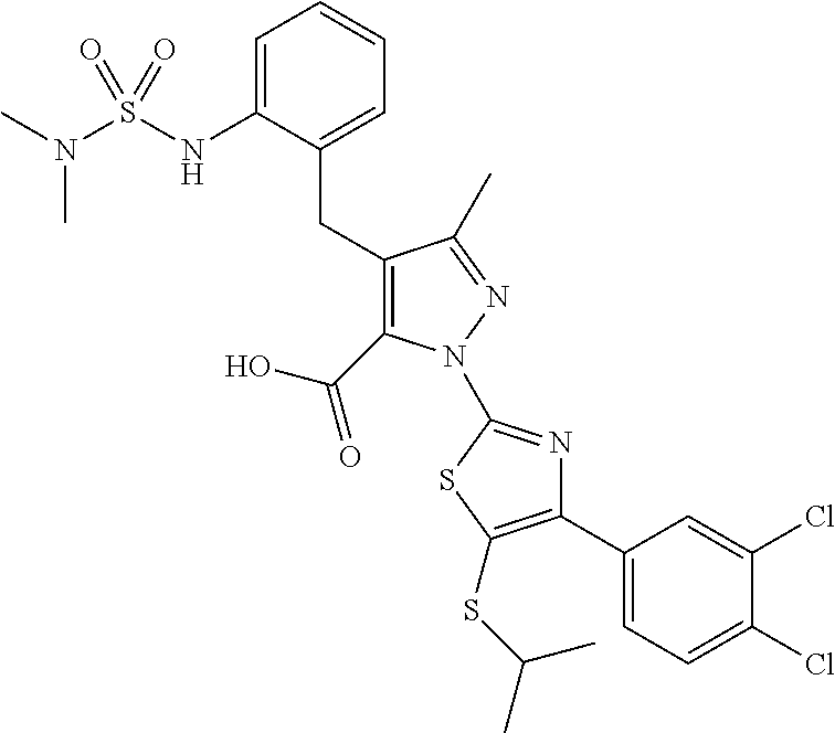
C1(CC2=CC=CC=C2NS(N(C)C)(=O)=O)=C(C(=O)O)N(C2=NC(C3=CC=C(Cl)C(Cl)=C3)=C(SC(C)C)S2)N=C1C
